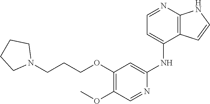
O(CCCN1CCCC1)C1=C(OC)C=NC(NC2=CC=NC3=C2C=CN3)=C1
